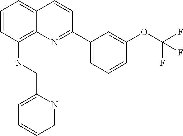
N(C1=C2C(=CC=C1)C=CC(C1=CC=CC(OC(F)(F)F)=C1)=N2)CC1=CC=CC=N1
